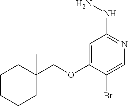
C1=C(OCC2(C)CCCCC2)C(Br)=CN=C1NN
